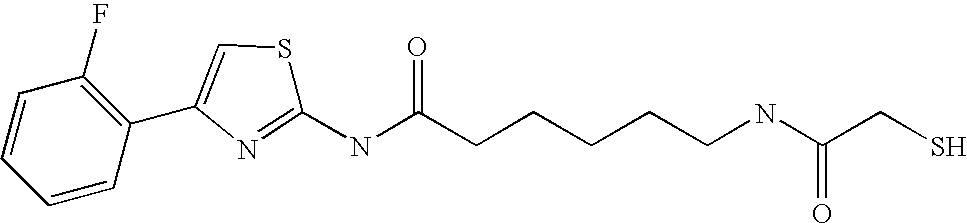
C1(NC(CCCCCNC(CS)=O)=O)=NC(C2=C(F)C=CC=C2)=CS1
